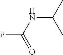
C([#])(=O)NC(C)C
